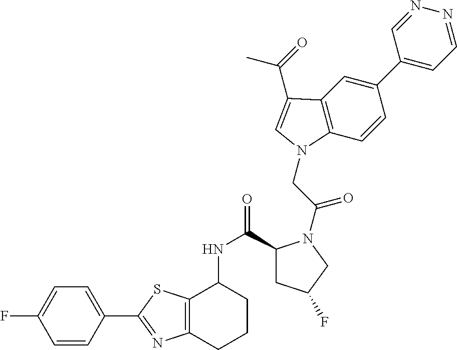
C12=C(CCCC1NC(=O)C1CC(F)CN1C(CN1C3=C(C=C(C4=CC=NN=C4)C=C3)C(C(=O)C)=C1)=O)N=C(C1=CC=C(F)C=C1)S2
